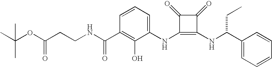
N(C1=C(NC(CC)C2=CC=CC=C2)C(=O)C1=O)C1=CC=CC(C(=O)NCCC(OC(C)(C)C)=O)=C1O
